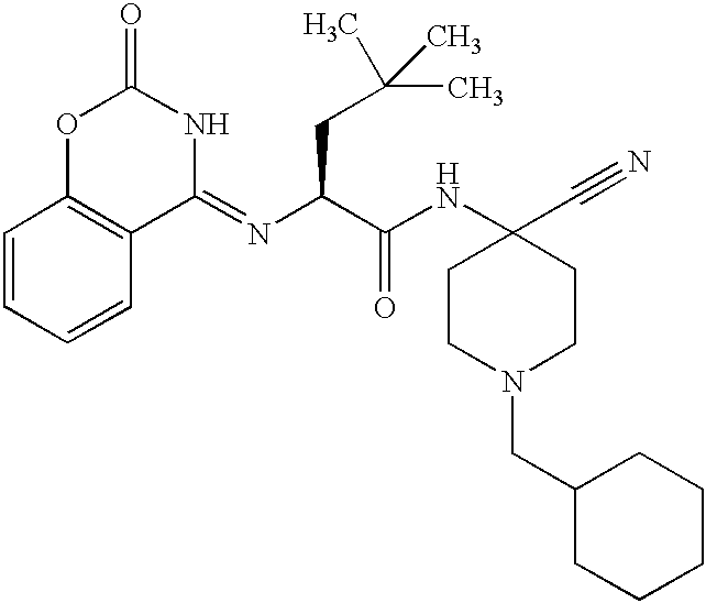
C1(=NC(CC(C)(C)C)C(=O)NC2(C#N)CCN(CC3CCCCC3)CC2)C2=C(C=CC=C2)OC(=O)N1
